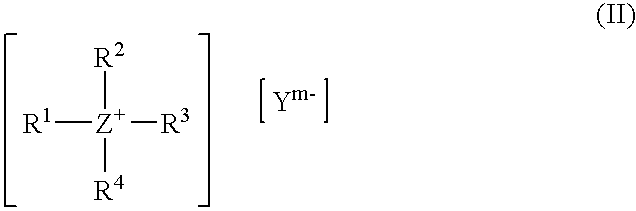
[Z+]([R2])([R1])([R3])[R4]
